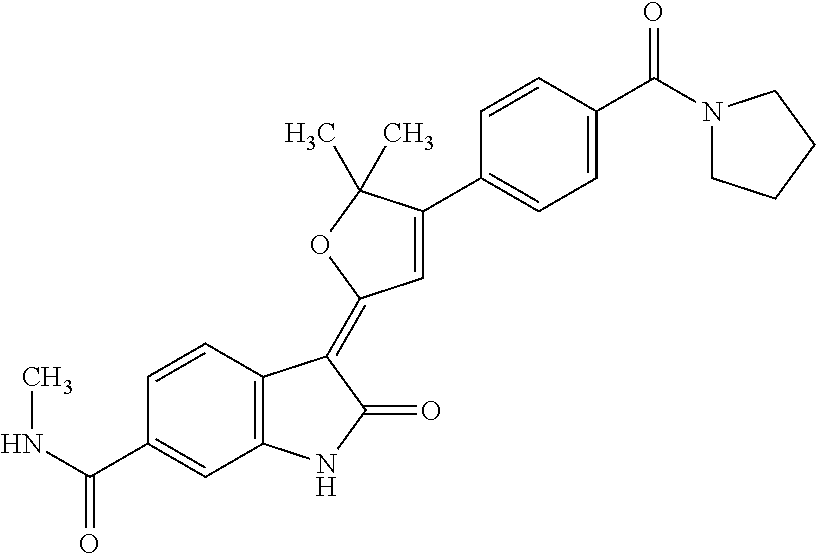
C1=CC(C(NC)=O)=CC2=C1C(=C1C=C(C3=CC=C(C(N4CCCC4)=O)C=C3)C(C)(C)O1)C(=O)N2
